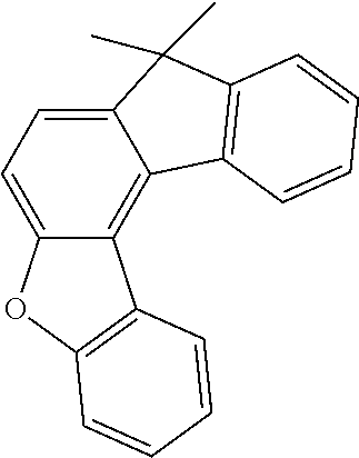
C12=CC=C3C(=C1C1=C(C2(C)C)C=CC=C1)C1=C(O3)C=CC=C1
